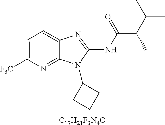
[C17H21F3N4O].C1=C([F3C])N=C2C(=C1)N=C(NC(C(C(C)C)C)=O)N2C1CCC1
